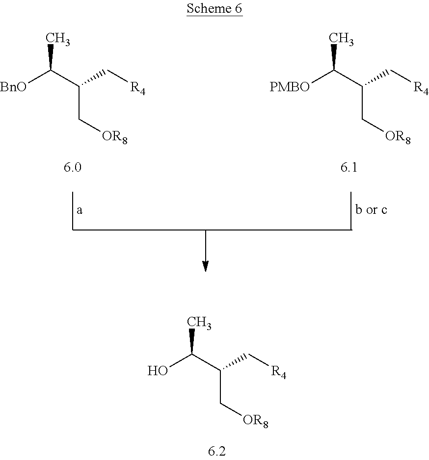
[BnO]C(C(C[R4])C[OR8])C.[PMBO]C(C(C[R4])C[OR8])C.OC(C(C[R4])C[OR8])C
